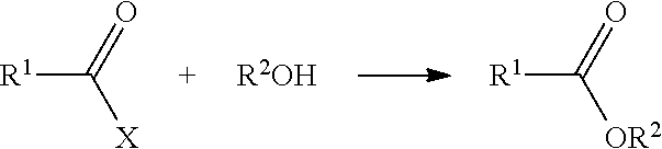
[R1]C(=O)[X].[R2OH].[R1]C(=O)[OR2]
